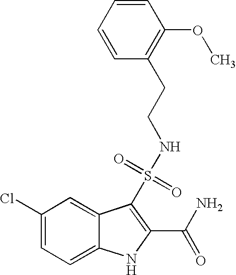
C1(Cl)=CC=C2C(=C1)C(S(=O)(=O)NCCC1=C(OC)C=CC=C1)=C(C(N)=O)N2
